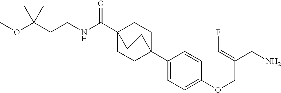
C1(C23CCC(C(NCCC(OC)(C)C)=O)(CC2)CC3)=CC=C(OCC(CN)=CF)C=C1
